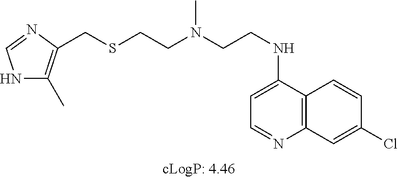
N1C(C)=C(CSCCN(CCNC2=CC=NC3=C2C=CC(Cl)=C3)C)N=C1
